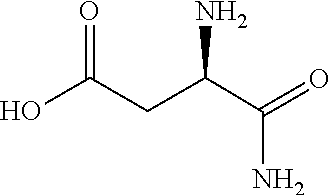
C(C(C(=O)N)N)C(O)=O
